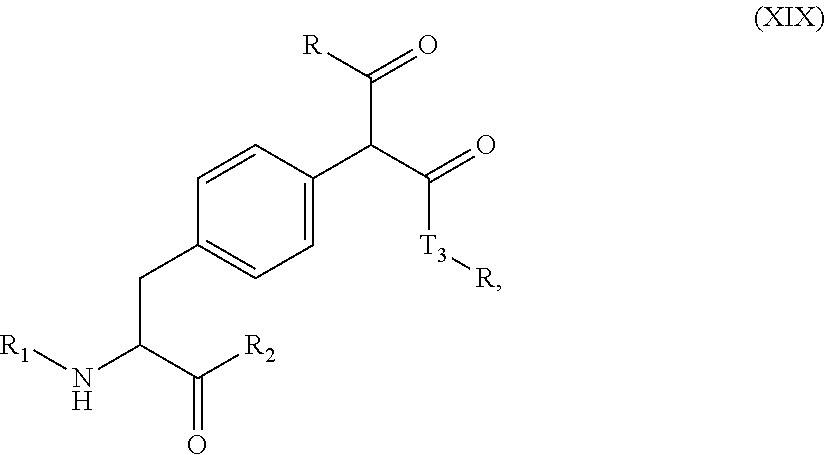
C1=C(C(C(=O)[T3][R])C(=O)[R])C=CC(CC(N[R1])C([R2])=O)=C1
